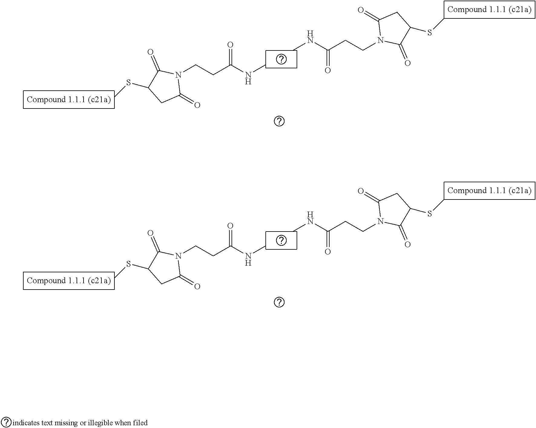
C1(=O)N(CCC(NC)=O)C(=O)C(SC)C1.C1(=O)N(CCC(NC)=O)C(=O)C(SC)C1.C1(=O)N(CCC(NC)=O)C(=O)C(SC)C1.C1(=O)N(CCC(NC)=O)C(=O)C(SC)C1
